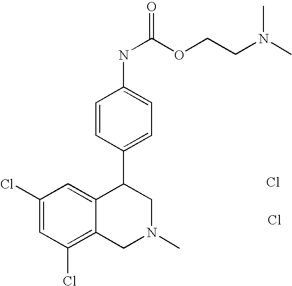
Cl.C1(Cl)=C2C(=CC(Cl)=C1)C(C1=CC=C(NC(OCCN(C)C)=O)C=C1)CN(C)C2.Cl
